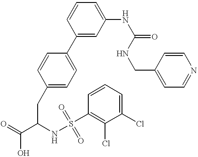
C1(C2=CC=C(CC(C(=O)O)NS(C3=C(Cl)C(Cl)=CC=C3)(=O)=O)C=C2)=CC(NC(=O)NCC2=CC=NC=C2)=CC=C1
